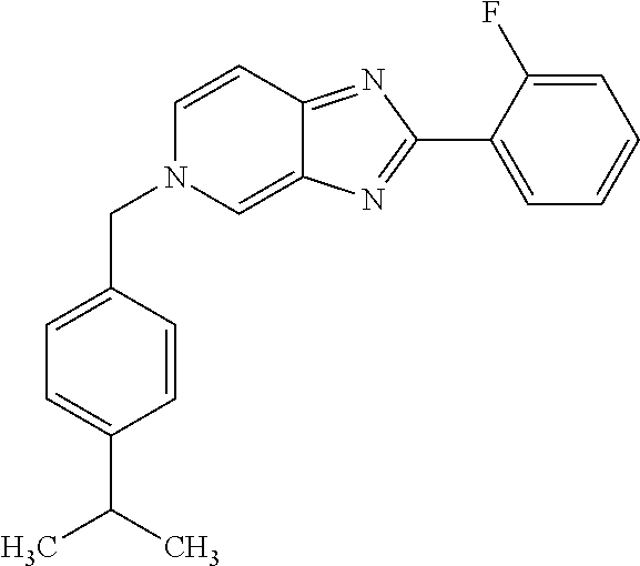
C1(C2=NC3=CN(CC4=CC=C(C(C)C)C=C4)C=CC3=N2)=CC=CC=C1F
